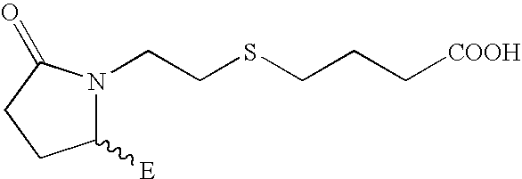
N1(CCSCCC[COOH])C([E])CCC1=O
